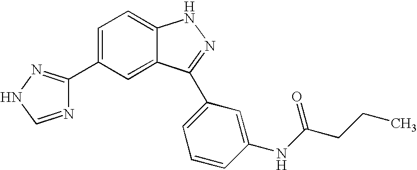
C1(C2=CC=C3C(=C2)C(C2=CC=CC(NC(CCC)=O)=C2)=NN3)=NNC=N1
